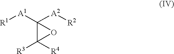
[R1][A1]C1([A2][R2])C([R3])([R4])O1
